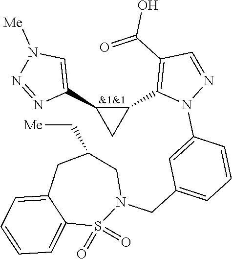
C1(C2=CN([Me])N=N2)C(C2=C(C(=O)O)C=NN2C2=CC(CN3CC(C[Me])CC4=CC=CC=C4S3(=O)=O)=CC=C2)C1
